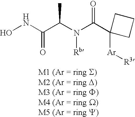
ONC(=O)C(C)N([Rb])C(=O)C1([Ar][R3])CCC1
